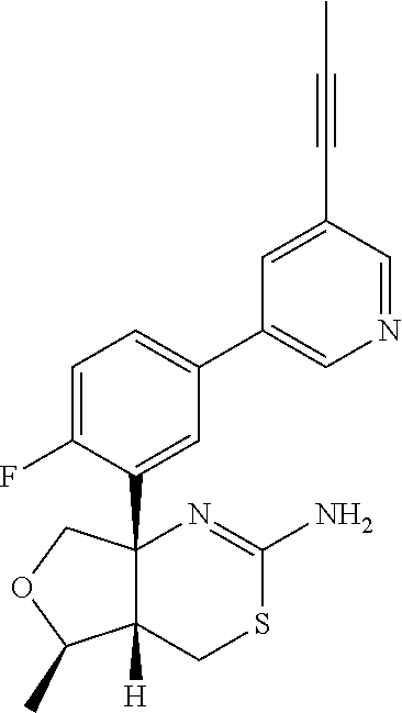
C1=C(F)C(C23C([H])(CSC(N)=N2)C(C)OC3)=CC(C2=CN=CC(C#CC)=C2)=C1
